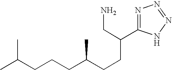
N1=C(C(CN)CCC(CCCC(C)C)C)NN=N1
